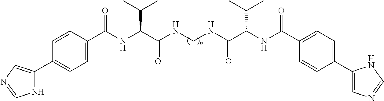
C1=CC(C2=CN=CN2)=CC=C1C(NC(C(NCNC(C(NC(C1=CC=C(C2=CN=CN2)C=C1)=O)C(C)C)=O)=O)C(C)C)=O
